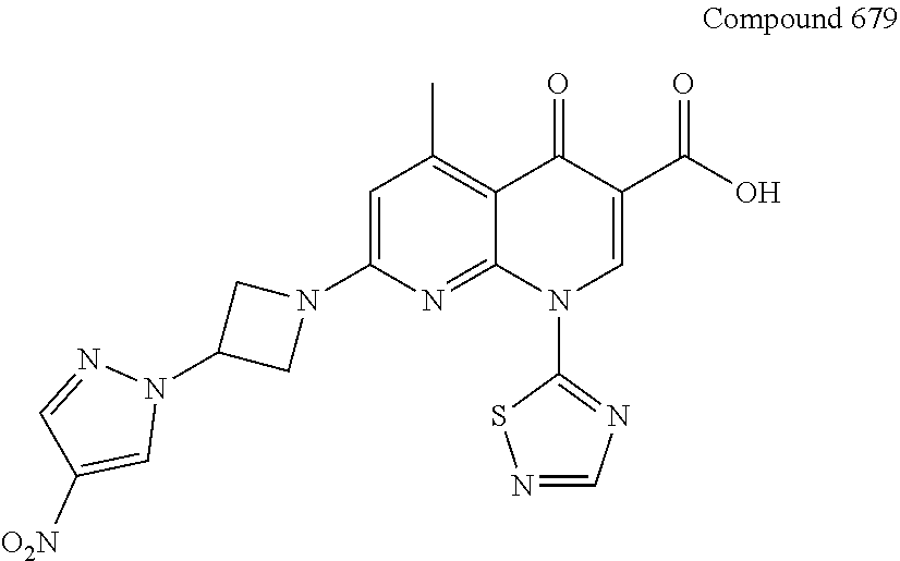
C1=C(N2CC(N3N=CC([O2N])=C3)C2)N=C2C(=C1C)C(=O)C(C(O)=O)=CN2C1=NC=NS1
